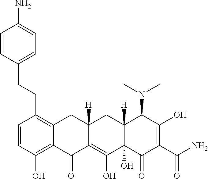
C1=CC(O)=C2C(=C1CCC1=CC=C(N)C=C1)CC1([H])C(=C(O)C3(O)C([H])(C1)C(N(C)C)C(O)=C(C(N)=O)C3=O)C2=O
